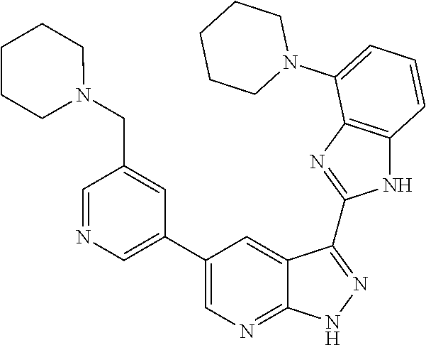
C1CCCCN1C1=CC=CC2=C1N=C(C1=NNC3=NC=C(C4=CN=CC(CN5CCCCC5)=C4)C=C31)N2
